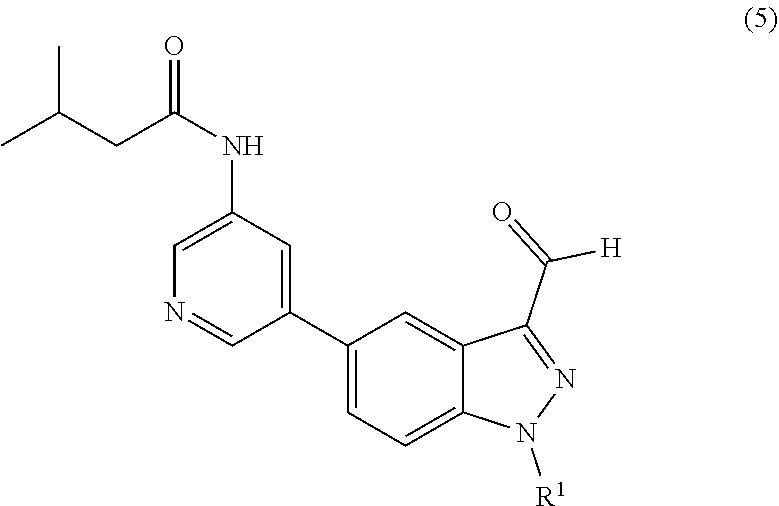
C1(C2=CC(NC(CC(C)C)=O)=CN=C2)=CC=C2C(=C1)C(C([H])=O)=NN2[R1]
